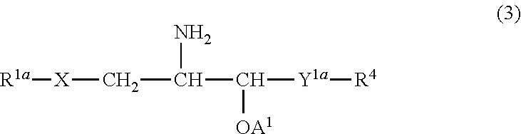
NC(C([Y1a][R4])[OA1])C[X][R1a]
